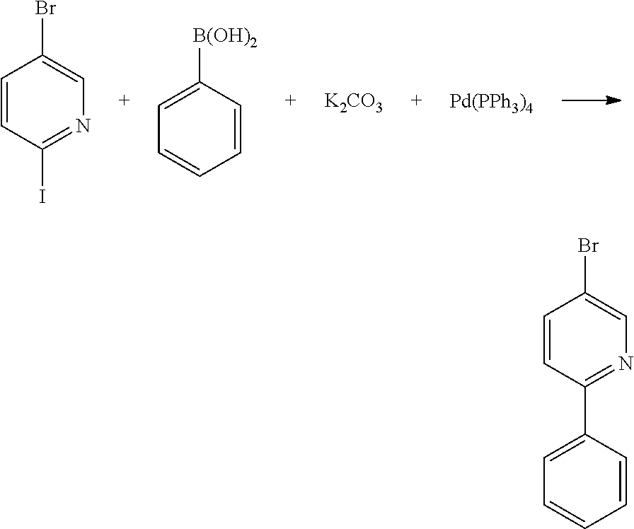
C1=CC(I)=NC=C1Br.C1=CC=CC=C1[B(OH)2].[K2CO3].[Pd(PPh3)4].C1=CC(C2=CC=CC=C2)=NC=C1Br
